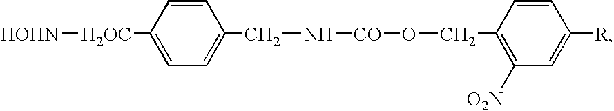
[HOHN][H2OC]C1=CC=C(CN[CO]OCC2=C([O2N])C=C([R])C=C2)C=C1
